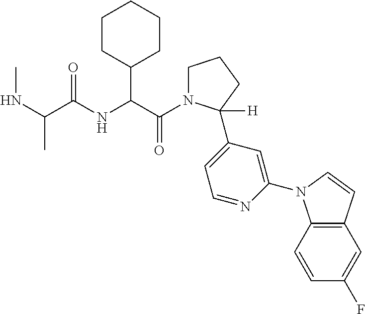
N(C(C(NC(C(=O)N1CCCC1(C1=CC=NC(N2C3=C(C=C2)C=C(F)C=C3)=C1)[H])C1CCCCC1)=O)C)C
